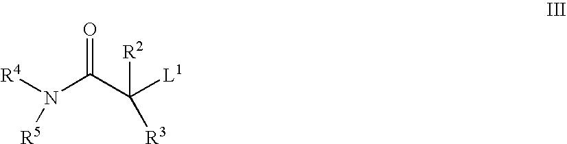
N(C(C([L1])([R2])[R3])=O)([R4])[R5]
